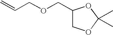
C=CCOCC1COC(C)(C)O1
